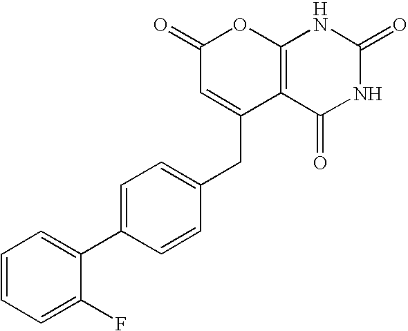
C1(=O)C=C(CC2=CC=C(C3=CC=CC=C3F)C=C2)C2=C(O1)NC(=O)NC2=O
